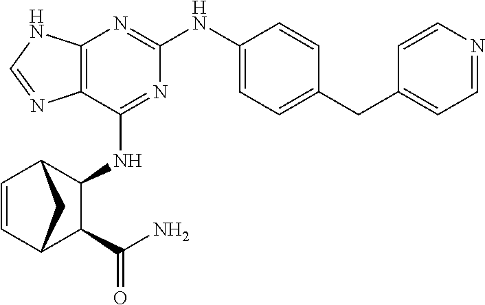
C12=C(C(NC3C4C=CC(C3C(N)=O)C4)=NC(NC3=CC=C(CC4=CC=NC=C4)C=C3)=N1)N=CN2
